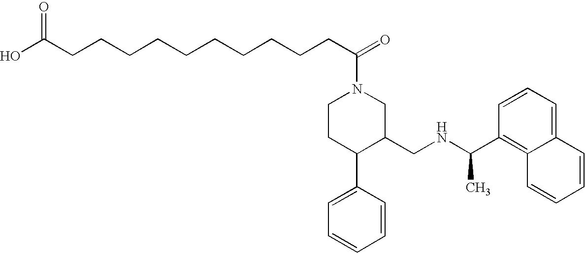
C1CC(C2=CC=CC=C2)C(CNC(C)C2=C3C(=CC=C2)C=CC=C3)CN1C(=O)CCCCCCCCCCC(O)=O
